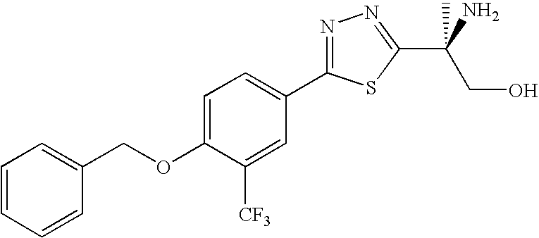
N1=C(C2=CC=C(OCC3=CC=CC=C3)C([CF3])=C2)SC(C(CO)(N)C)=N1
